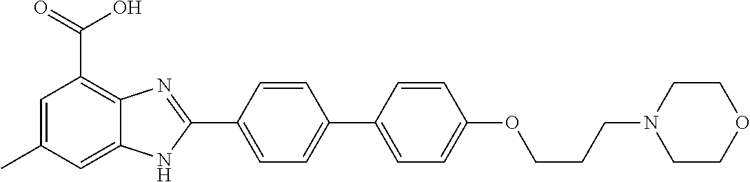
C1=C(C2=NC3=C(C(=O)O)C=C(C)C=C3N2)C=CC(C2=CC=C(OCCCN3CCOCC3)C=C2)=C1
